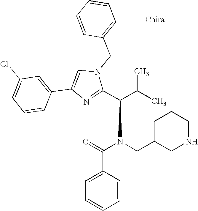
C1(C(C(C)C)N(CC2CNCCC2)C(=O)C2=CC=CC=C2)=NC(C2=CC(Cl)=CC=C2)=CN1CC1=CC=CC=C1
